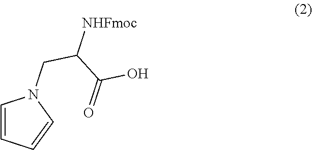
C1=CC=CN1CC(C(O)=O)[NHFmoc]
